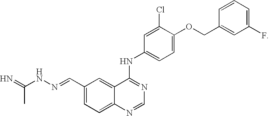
C(NN=CC1=CC=C2C(=C1)C(NC1=CC=C(OCC3=CC(F)=CC=C3)C(Cl)=C1)=NC=N2)(=N)C
